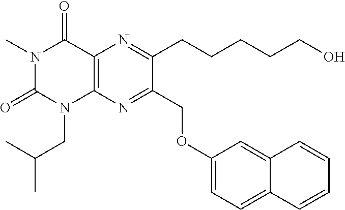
C1(OCC2=NC3=C(N=C2CCCCCO)C(=O)N(C)C(=O)N3CC(C)C)=CC=C2C(=C1)C=CC=C2
